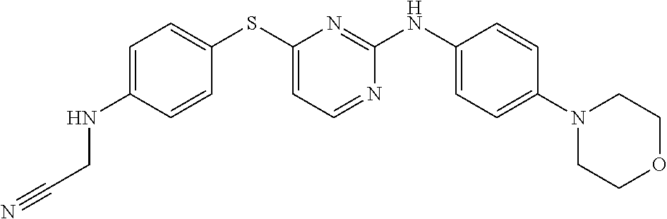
C1=C(NCC#N)C=CC(SC2=CC=NC(NC3=CC=C(N4CCOCC4)C=C3)=N2)=C1
